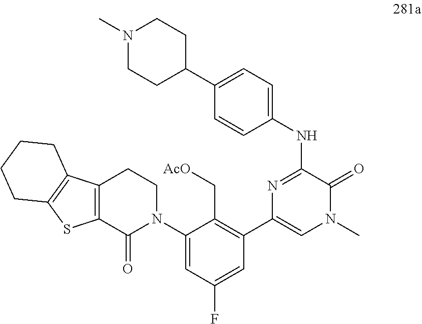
N1=C(NC2=CC=C(C3CCN(C)CC3)C=C2)C(=O)N(C)C=C1C1=C(C[AcO])C(N2CCC3=C(C2=O)SC2=C3CCCC2)=CC(F)=C1
